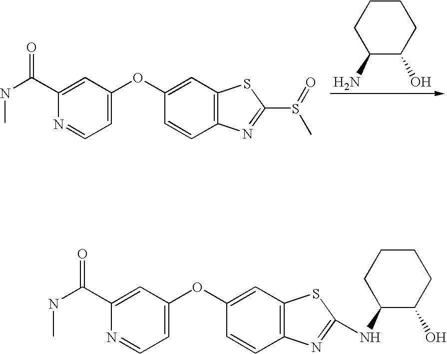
C1=CC2=C(C=C1OC1=CC=NC(C(NC)=O)=C1)SC(S(=O)C)=N2.C1(N)C(O)CCCC1.C1=CC2=C(C=C1OC1=CC=NC(C(NC)=O)=C1)SC(NC1C(O)CCCC1)=N2
